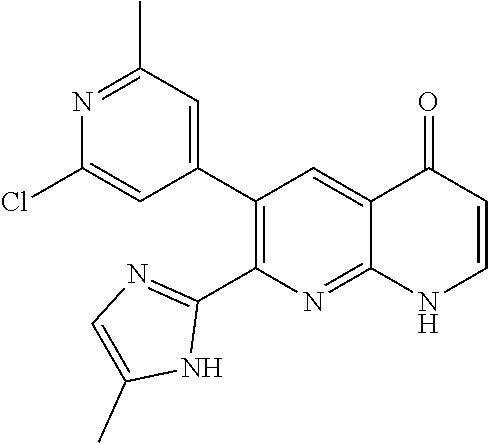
N1=C(C)C=C(C2=C(C3=NC=C(C)N3)N=C3C(=C2)C(=O)C=CN3)C=C1Cl
